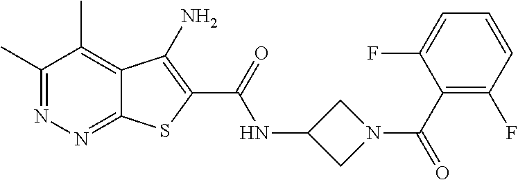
C1(C)=NN=C2C(=C1C)C(N)=C(C(=O)NC1CN(C(C3=C(F)C=CC=C3F)=O)C1)S2
